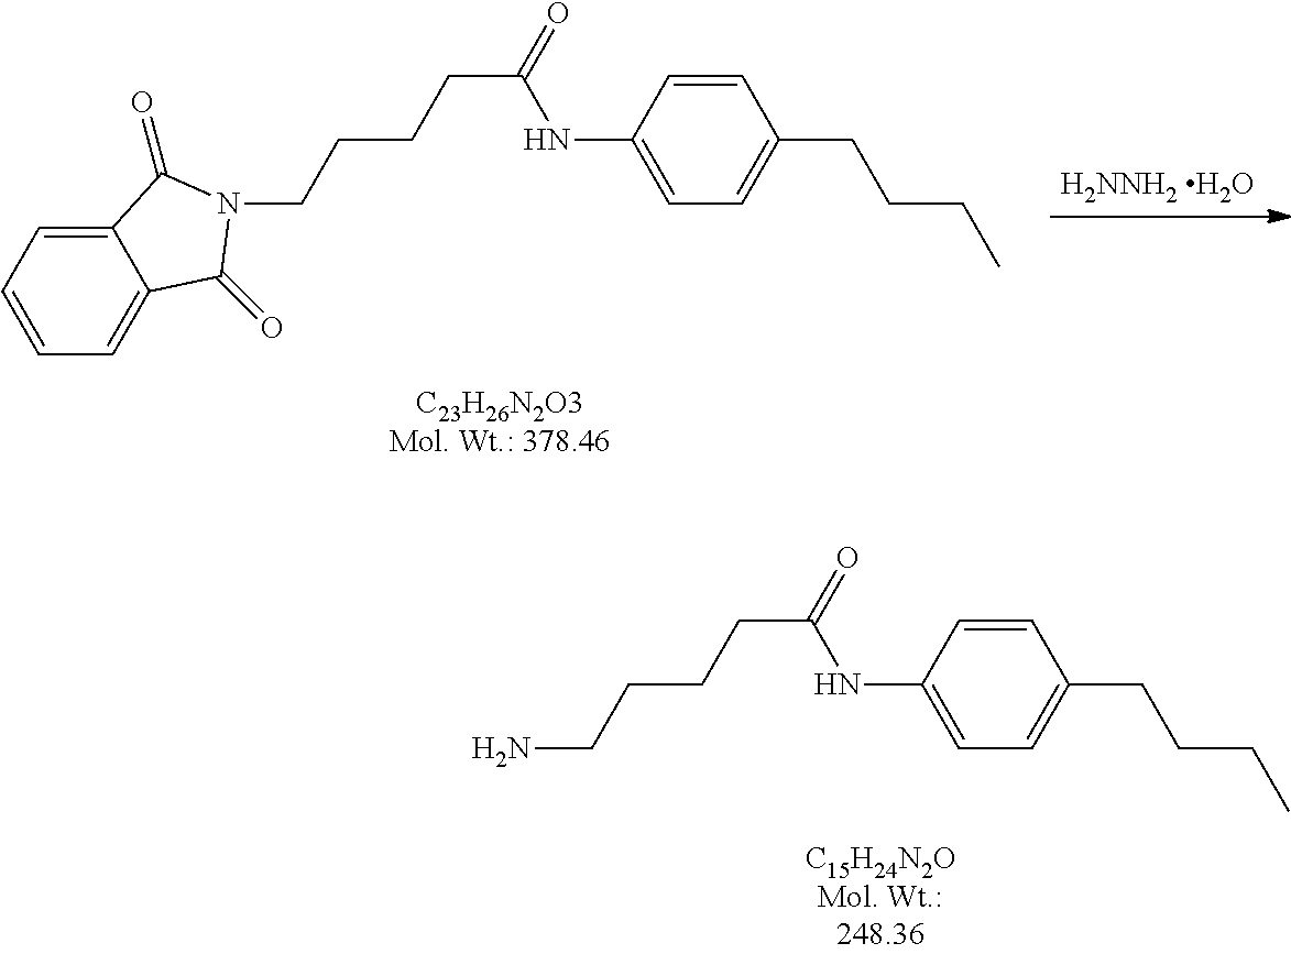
[H2NNH2 H2O].C12=CC=CC=C1C(=O)N(CCCCC(=O)NC1=CC=C(CCCC)C=C1)C2=O.NCCCCC(=O)NC1=CC=C(CCCC)C=C1
